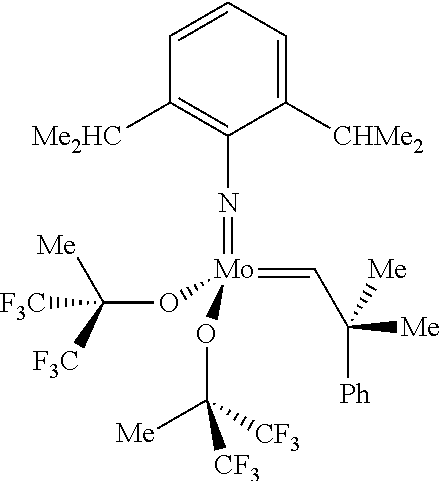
C1=CC=C([CHMe2])C(N=[Mo](=CC([Ph])([Me])[Me])(OC([F3C])([Me])[F3C])OC([Me])([CF3])[CF3])=C1[Me2HC]
